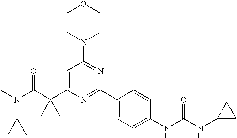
N(C(C1(C2=CC(N3CCOCC3)=NC(C3=CC=C(NC(=O)NC4CC4)C=C3)=N2)CC1)=O)(C1CC1)C
